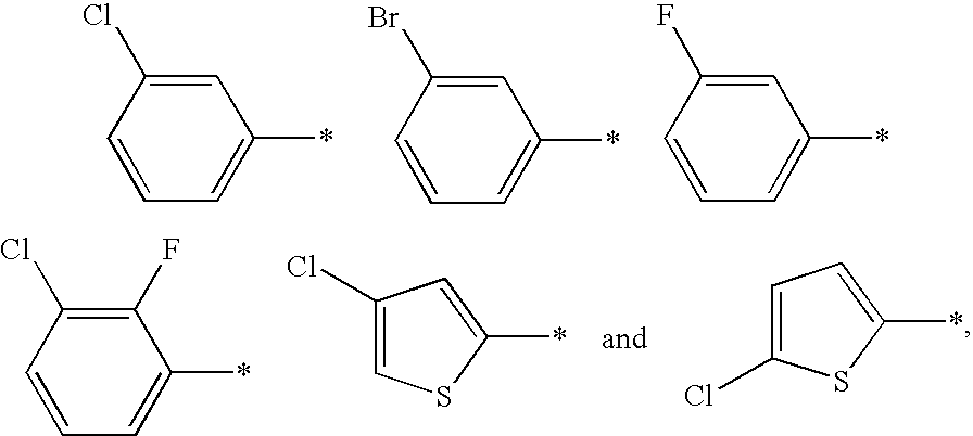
C1=C(Br)C=CC=C1*.C1=C(F)C=CC=C1*.C1=C(Cl)C=CC=C1*.C1(F)=C(Cl)C=CC=C1*.C1(Cl)=CSC(*)=C1.C1=C(Cl)SC(*)=C1
